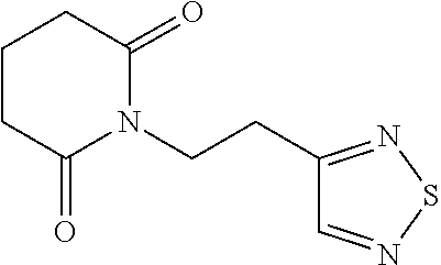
C(CN1C(=O)CCCC1=O)C1=NSN=C1
